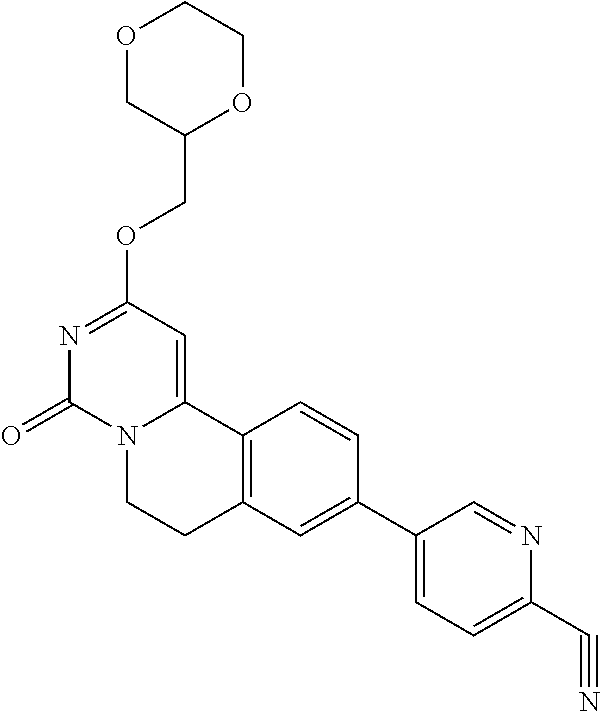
O1CC(COC2=NC(=O)N3C(=C2)C2=C(CC3)C=C(C3=CC=C(C#N)N=C3)C=C2)OCC1
